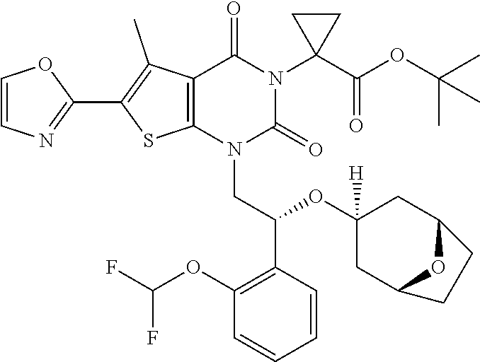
C12=C(N(CC(C3=C(OC(F)F)C=CC=C3)OC3([H])CC4OC(C3)CC4)C(=O)N(C3(C(=O)OC(C)(C)C)CC3)C1=O)SC(C1=NC=CO1)=C2C
